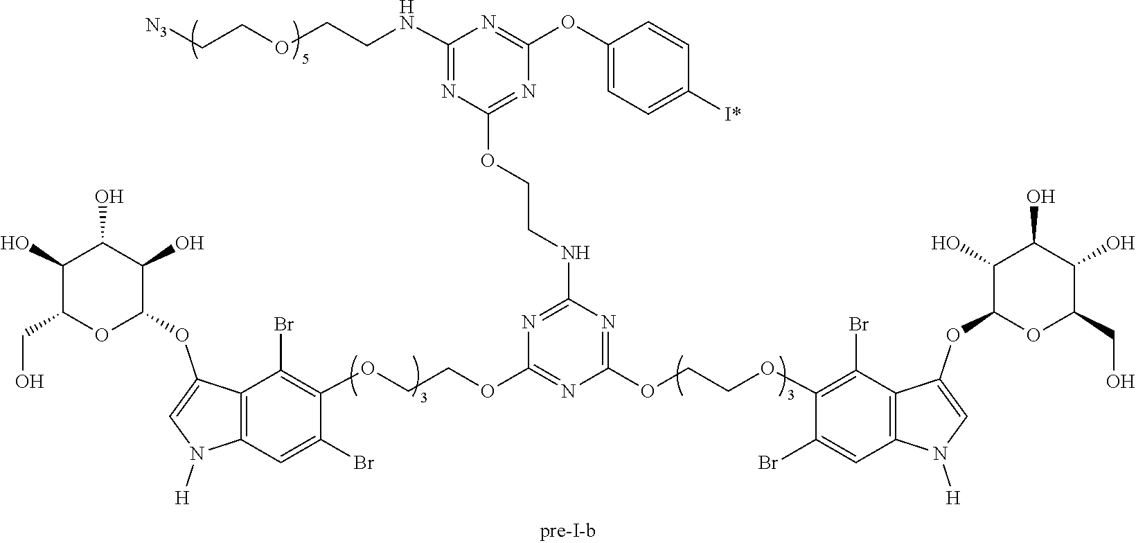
O1C(CO)C(O)C(O)C(O)C1OC1=CN([H])C2=C1C(Br)=C(OCCOC1=NC(NCCOC3=NC(OC4=CC=C([I*])C=C4)=NC(NCCOCC[N3])=N3)=NC(OCCOC3=C(Br)C4=C(C=C3Br)N([H])C=C4OC3OC(CO)C(O)C(O)C3O)=N1)C(Br)=C2
